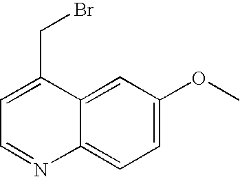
C1=C(CBr)C2=CC(OC)=CC=C2N=C1
